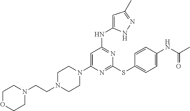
N1(C2=CC(NC3=CC(C)=NN3)=NC(SC3=CC=C(NC(C)=O)C=C3)=N2)CCN(CCN2CCOCC2)CC1
